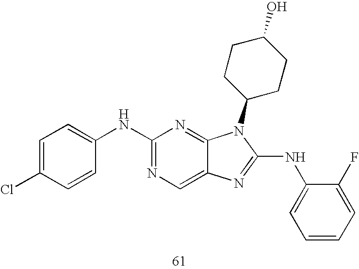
N(C1=NC=C2C(=N1)N(C1CCC(O)CC1)C(NC1=CC=CC=C1F)=N2)C1=CC=C(Cl)C=C1
